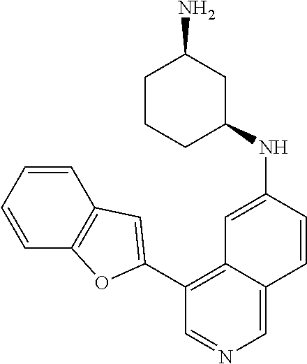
C1(NC2=CC3=C(C4=CC5=C(C=CC=C5)O4)C=NC=C3C=C2)CC(N)CCC1
